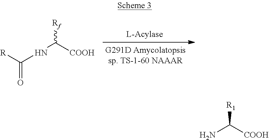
[R]C(NC([COOH])[Rf])=O.NC([COOH])[R1]
